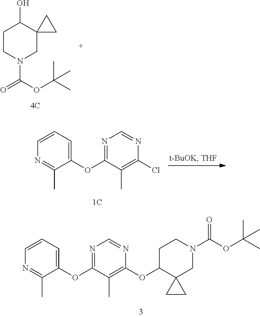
C1CN(C(=O)OC(C)(C)C)CC2(C1O)CC2.C1(OC2=NC=NC(Cl)=C2C)=CC=CN=C1C.C1(OC2=NC=NC(OC3C4(CN(C(OC(C)(C)C)=O)CC3)CC4)=C2C)=CC=CN=C1C
